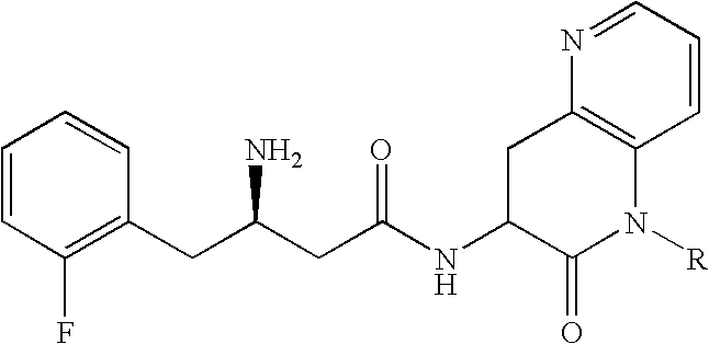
C1=CC(F)=C(CC(CC(NC2C(=O)N([R])C3=C(C2)N=CC=C3)=O)N)C=C1
